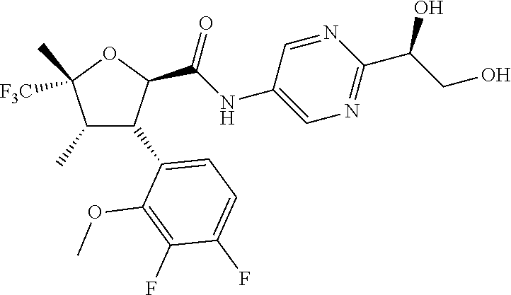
C1(C)C(C2=CC=C(F)C(F)=C2OC)C(C(NC2=CN=C(C(CO)O)N=C2)=O)OC1(C)[F3C]
